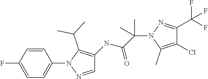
C1=C(F)C=CC(N2N=CC(NC(C(C)(N3C(C)=C(Cl)C(C(F)(F)F)=N3)C)=O)=C2C(C)C)=C1
